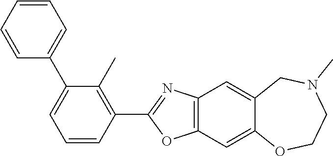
C1(C2=CC=CC=C2)=CC=CC(C2=NC3=C(O2)C=C2C(=C3)CN(C)CCO2)=C1C
